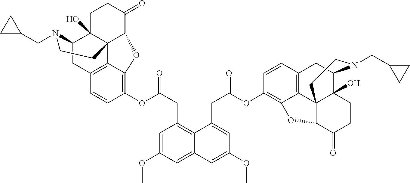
C12CC3=C4C5(C1(O)CCC(=O)C5OC4=C(OC(CC1=C4C(=CC(OC)=C1)C=C(OC)C=C4CC(=O)OC1=C4C5=C(C=C1)CC1C6(O)C5(C(C(=O)CC6)O4)CCN1CC1CC1)=O)C=C3)CCN2CC1CC1
